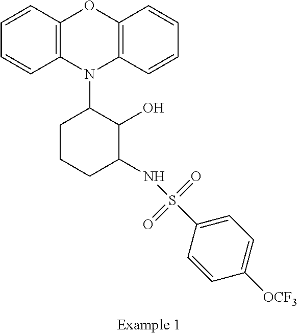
C12=C(C=CC=C1)OC1=C(N2C2CCCC(NS(C3=CC=C([OCF3])C=C3)(=O)=O)C2O)C=CC=C1
